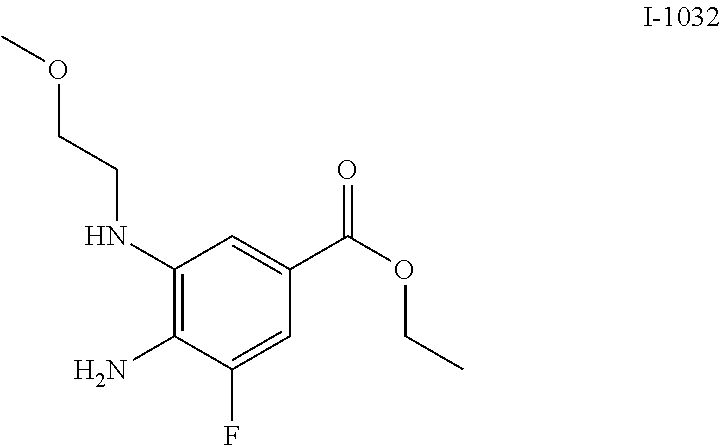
C1(NCCOC)=C(N)C(F)=CC(C(OCC)=O)=C1
